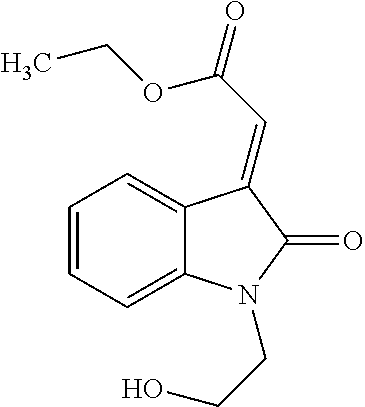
C1=CC=C2C(=C1)C(=CC(=O)OCC)C(=O)N2CCO
